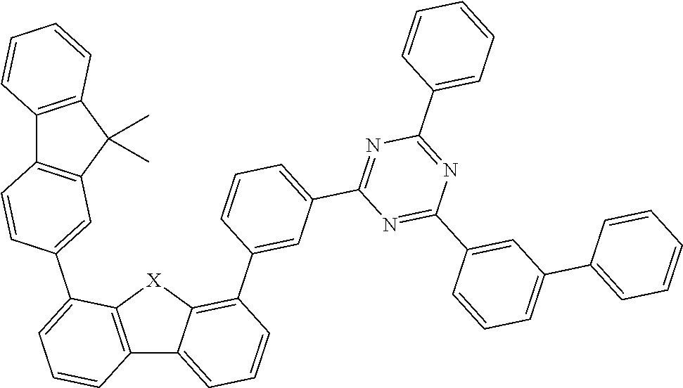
C12=C(C(C)(C)C3=C1C=CC(C1=CC=CC4=C1[X]C1=C(C5=CC(C6=NC(C7=CC=CC=C7)=NC(C7=CC(C8=CC=CC=C8)=CC=C7)=N6)=CC=C5)C=CC=C41)=C3)C=CC=C2
